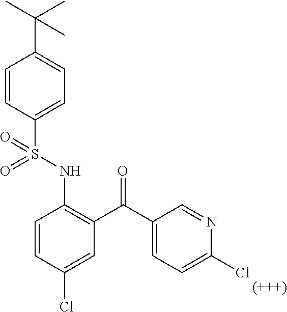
C1=CC(Cl)=CC(C(C2=CC=C(Cl)N=C2)=O)=C1NS(C1=CC=C(C(C)(C)C)C=C1)(=O)=O
